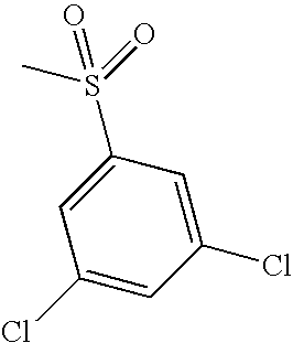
CS(=O)(=O)C1=CC(Cl)=CC(Cl)=C1
